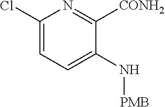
N(C1=CC=C(Cl)N=C1[CONH2])[PMB]
